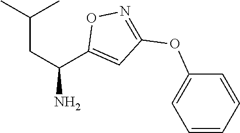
C(CC(N)C1=CC(OC2=CC=CC=C2)=NO1)(C)C
